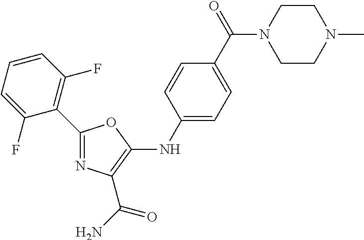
C1(C2=C(F)C=CC=C2F)=NC(C(N)=O)=C(NC2=CC=C(C(N3CCN(C)CC3)=O)C=C2)O1
